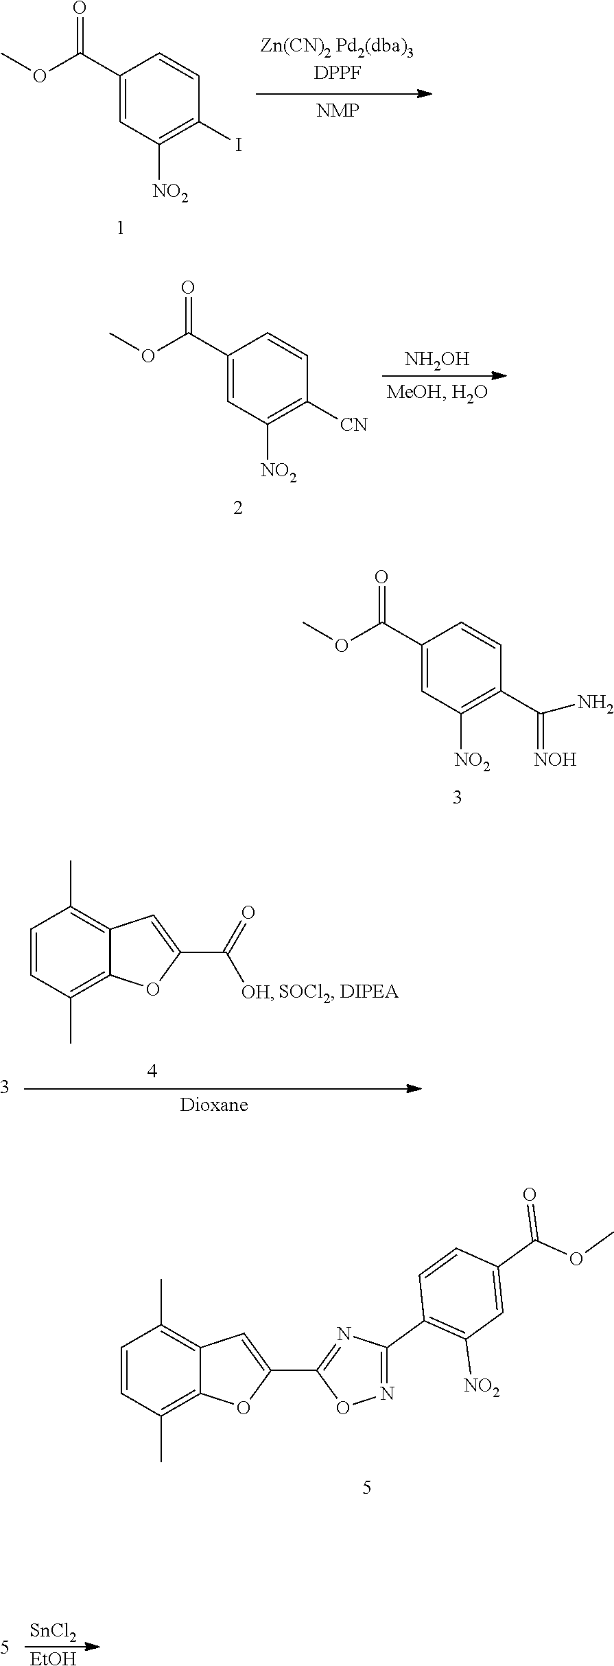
C1(C(OC)=O)=CC([NO2])=C(C(N)=[NOH])C=C1.C1=CC(C)=C2C(=C1C)C=C(C1=NC(C3=C([NO2])C=C(C(OC)=O)C=C3)=NO1)O2.C1(C(OC)=O)=CC([NO2])=C(I)C=C1.C1(C(OC)=O)=CC([NO2])=C([CN])C=C1.[NH2OH].C1=CC(C)=C2C(=C1C)C=C(C(=O)[OH])O2.[SnCl2].[EtOH]
